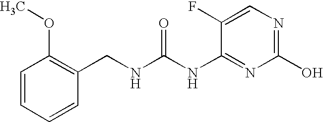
N(C1=NC(O)=NC=C1F)C(NCC1=C(OC)C=CC=C1)=O
